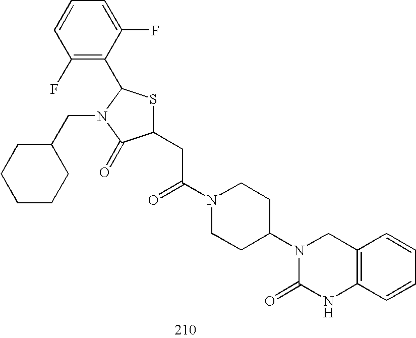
C1(CC(N2CCC(N3C(=O)NC4=C(C3)C=CC=C4)CC2)=O)SC(C2=C(F)C=CC=C2F)N(CC2CCCCC2)C1=O
